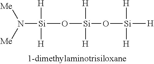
[Si](O[Si](O[Si]([H])([H])[H])([H])[H])([H])([H])N([Me])[Me]
